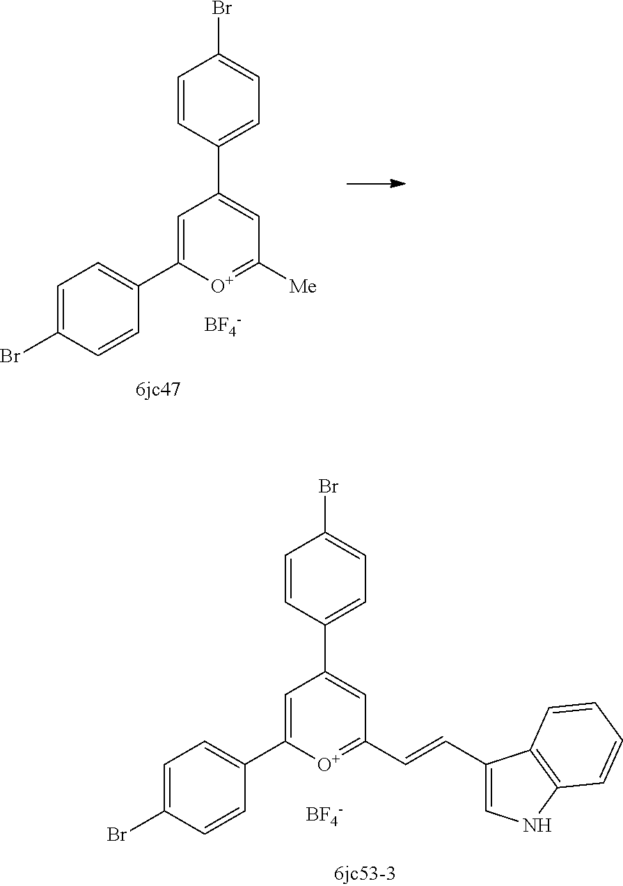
C1=C(Br)C=CC(C2=CC(C3=CC=C(Br)C=C3)=CC(C=CC3=CNC4=C3C=CC=C4)=[O+]2)=C1.[BF4-].C1=C(Br)C=CC(C2=CC(C3=CC=C(Br)C=C3)=CC([Me])=[O+]2)=C1.[BF4-]
